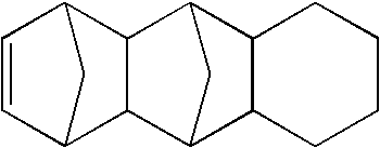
C1=CC2CC1C1C3CC(C21)C1C3CCCC1
